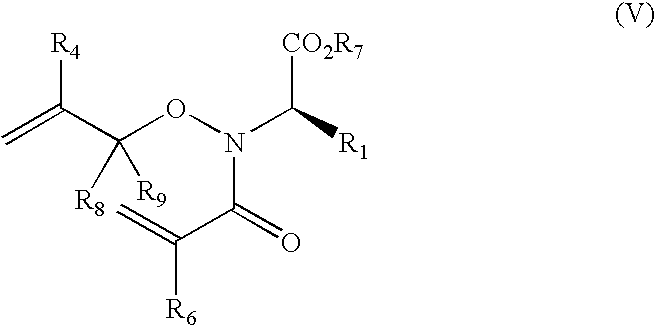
C(ON(C(C(=C)[R6])=O)C([CO2R7])[R1])(C(=C)[R4])([R8])[R9]
